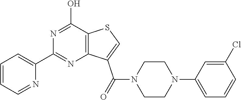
C1=CC=NC(C2=NC3=C(C(O)=N2)SC=C3C(N2CCN(C3=CC=CC(Cl)=C3)CC2)=O)=C1
